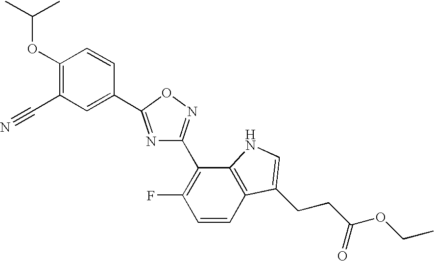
N1=C(C2=CC(C#N)=C(OC(C)C)C=C2)ON=C1C1=C(F)C=CC2=C1NC=C2CCC(OCC)=O
